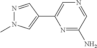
N1=C(N)C=NC=C1C1=CN(C)N=C1
